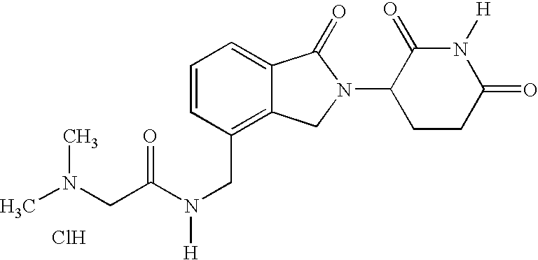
N(CC(N(CC1=C2C(=CC=C1)C(=O)N(C1CCC(=O)N([H])C1=O)C2)[H])=O)(C)C.Cl
